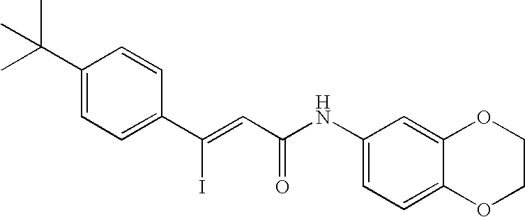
C1=CC(C(=CC(NC2=CC=C3C(=C2)OCCO3)=O)I)=CC=C1C(C)(C)C
